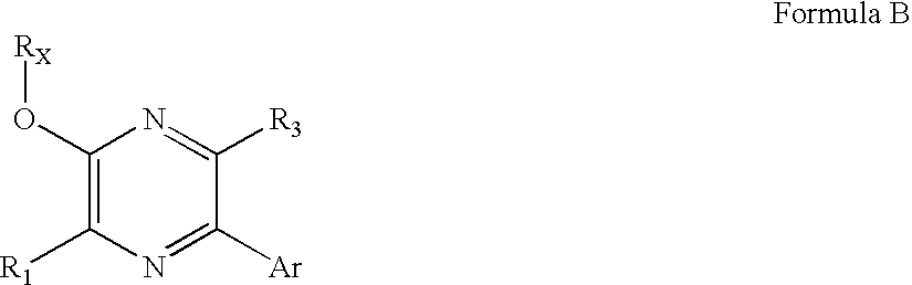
C1([Ar])=NC([R1])=C(O[RX])N=C1[R3]
